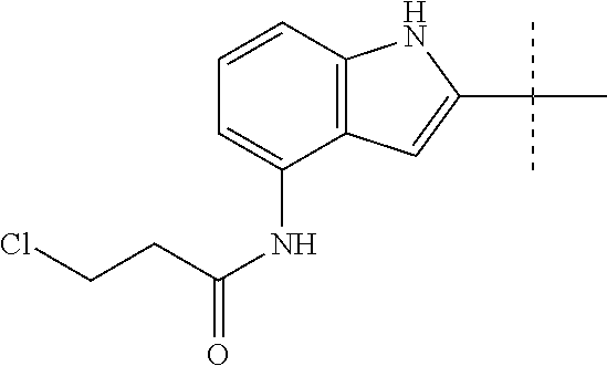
C12=C(C(NC(=O)CCCl)=CC=C1)C=C(C(C)(C)C)N2
